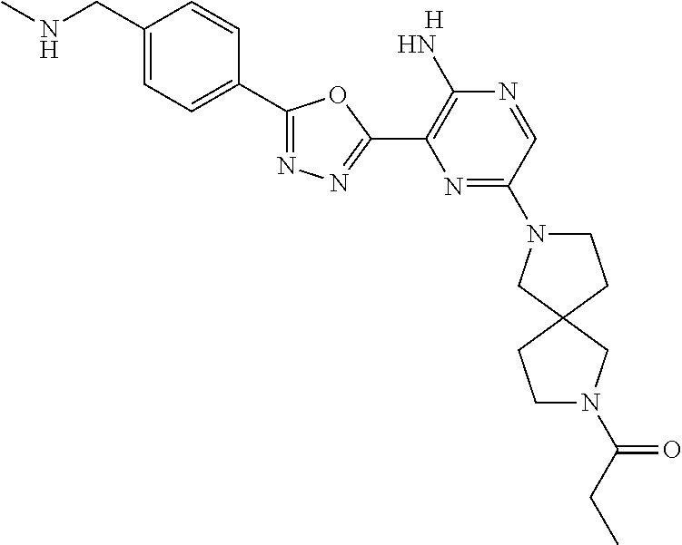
[H].C1(CNC)=CC=C(C2=NN=C(C3=C(N)N=CC(N4CCC5(C4)CCN(C(CC)=O)C5)=N3)O2)C=C1
